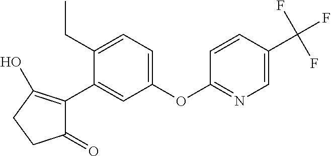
C1(=O)C(C2=CC(OC3=NC=C(C(F)(F)F)C=C3)=CC=C2CC)=C(O)CC1
